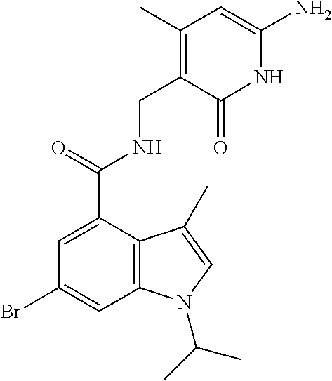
C1=C(C(=O)NCC2=C(C)C=C(N)NC2=O)C2=C(C=C1Br)N(C(C)C)C=C2C
